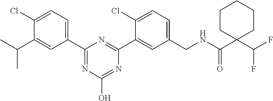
C1(C2=NC(O)=NC(C3=CC(CNC(C4(C(F)F)CCCCC4)=O)=CC=C3Cl)=N2)=CC=C(Cl)C(C(C)C)=C1
